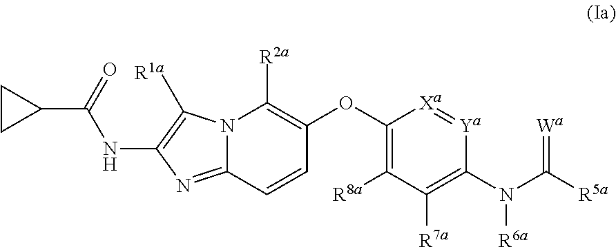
N12C(=NC(NC(C3CC3)=O)=C1[R1a])C=CC(OC1=C([R8a])C([R7a])=C(N(C([R5a])=[Wa])[R6a])[Ya]=[Xa]1)=C2[R2a]
